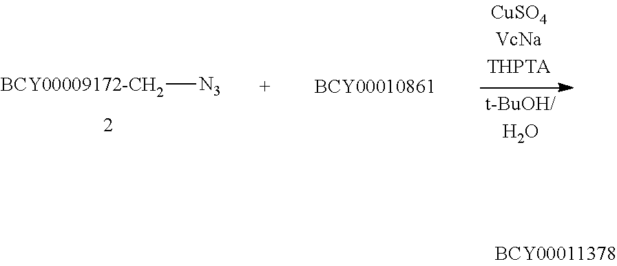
[BCY00009172-CH2][N3]
